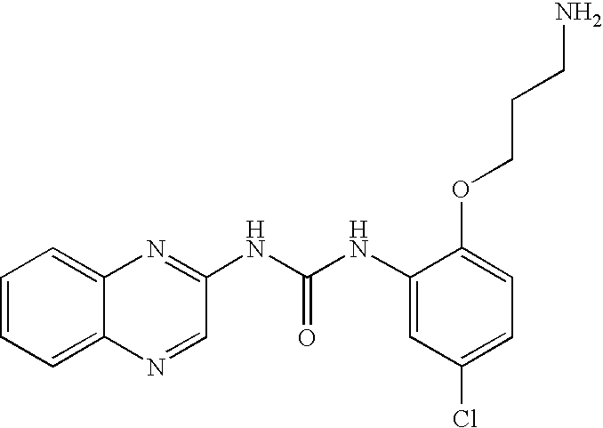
C1=C(OCCCN)C(NC(=O)NC2=NC3=CC=CC=C3N=C2)=CC(Cl)=C1
